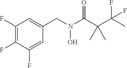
C1(F)=C(F)C(F)=CC(CN(C(C(C(C)(F)F)(C)C)=O)O)=C1
